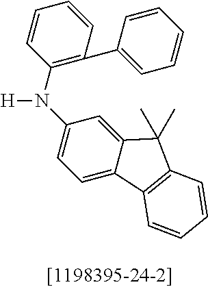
C1(N(C2=CC=C3C(=C2)C(C)(C)C2=C3C=CC=C2)[H])=C(C2=CC=CC=C2)C=CC=C1
